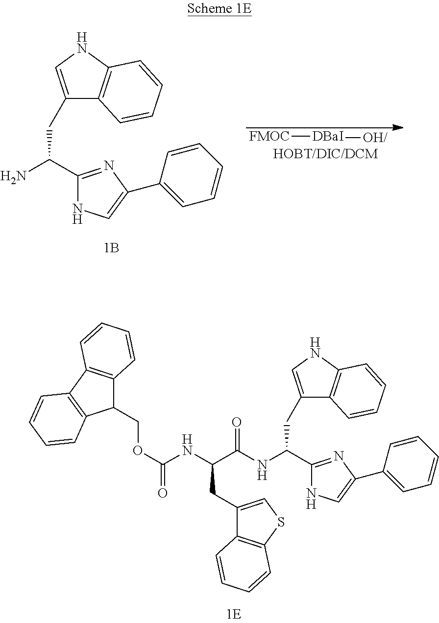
C1(CC(N)C2=NC(C3=CC=CC=C3)=CN2)=CNC2=C1C=CC=C2.[FMOC][DBaI][OH/].C1(CC(NC(C(NC(OCC2C3=C(C4=C2C=CC=C4)C=CC=C3)=O)CC2=CSC3=C2C=CC=C3)=O)C2=NC(C3=CC=CC=C3)=CN2)=CNC2=C1C=CC=C2
